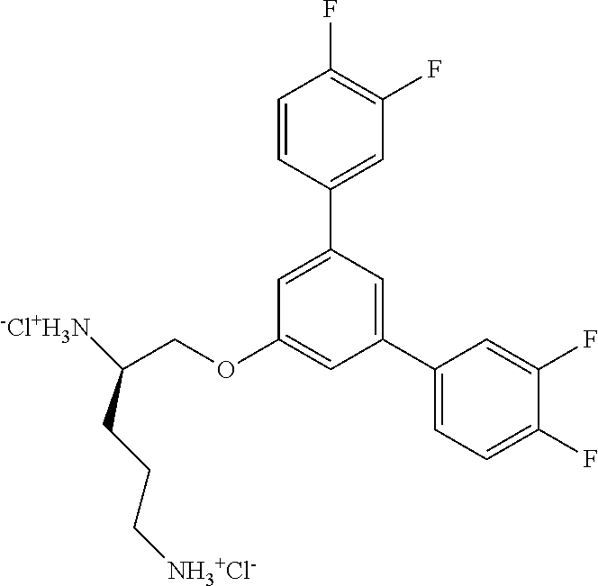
C1(C2=CC(C3=CC(F)=C(F)C=C3)=CC(OCC([-Cl+H3N])CCC[NH3+Cl-])=C2)=CC=C(F)C(F)=C1
